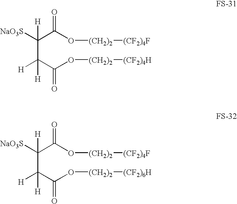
C(C(C(=O)O[(CH2)2][(CF2)4H])([H])[H])(C(O[(CH2)2][(CF2)4F])=O)([NaO3S])[H].C(C(C(=O)O[(CH2)2][(CF2)6H])([H])[H])(C(O[(CH2)2][(CF2)4F])=O)([NaO3S])[H]
